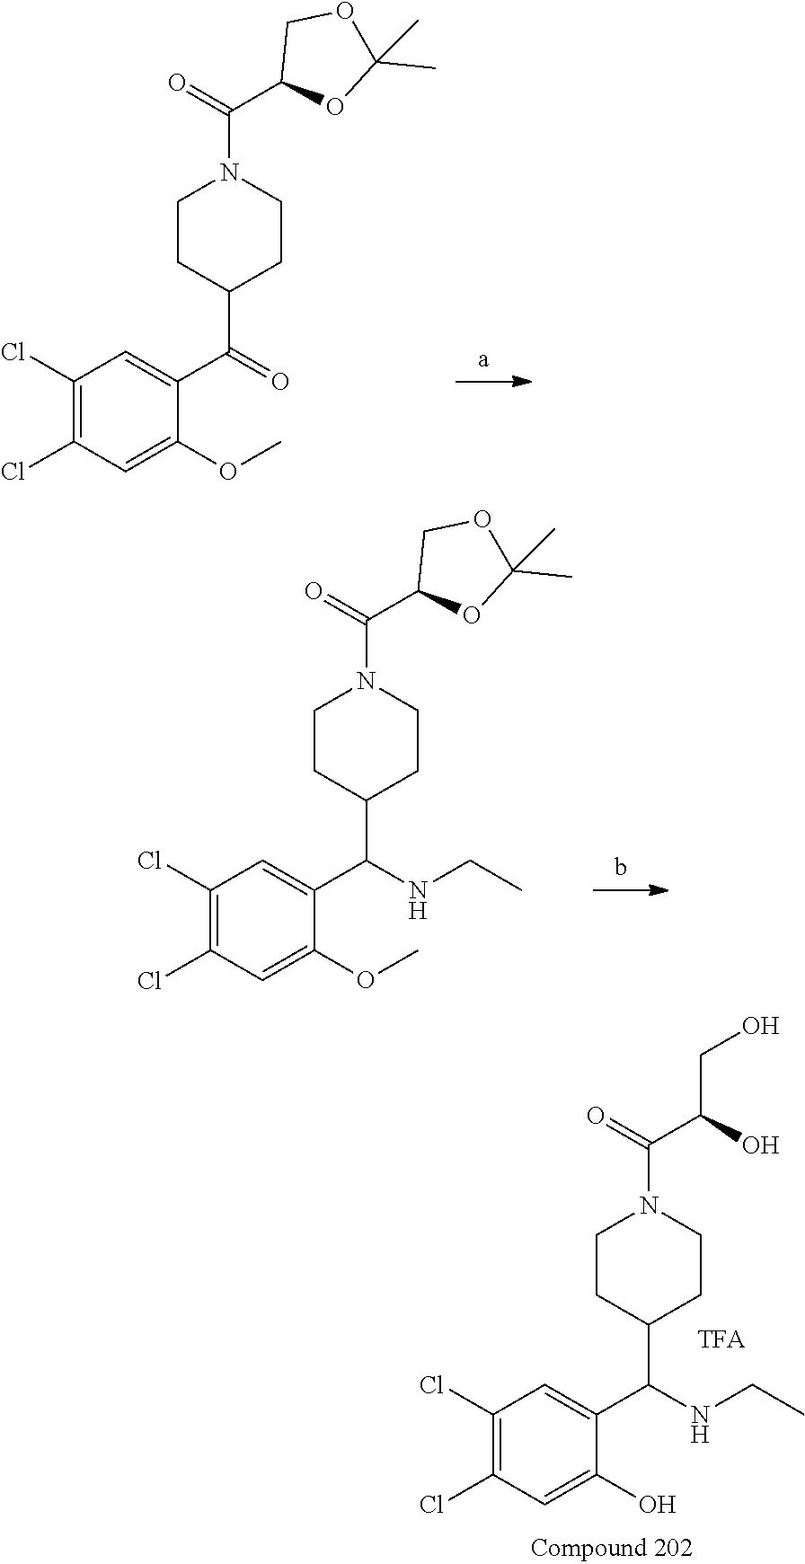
C1(Cl)=C(Cl)C=C(OC)C(C(C2CCN(C(=O)C3OC(C)(C)OC3)CC2)=O)=C1.C1(Cl)=C(Cl)C=C(OC)C(C(C2CCN(C(=O)C3OC(C)(C)OC3)CC2)NCC)=C1.C1(Cl)=C(Cl)C=C(O)C(C(C2CCN(C(=O)C(O)CO)CC2)NCC)=C1
